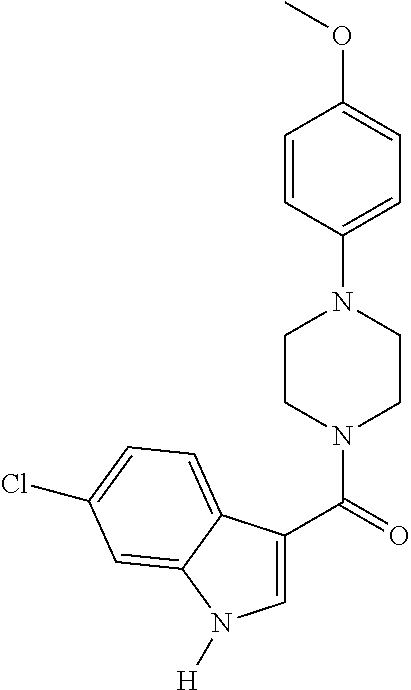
C1=CC(N2CCN(C(=O)C3=CN([H])C4=CC(Cl)=CC=C34)CC2)=CC=C1OC
